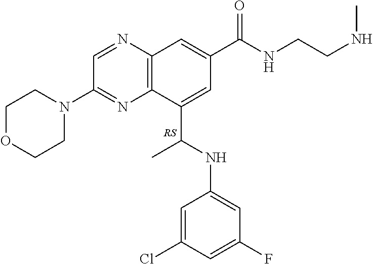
C1(C(NC2=CC(F)=CC(Cl)=C2)C)=CC(C(NCCNC)=O)=CC2=C1N=C(N1CCOCC1)C=N2.[RS]
